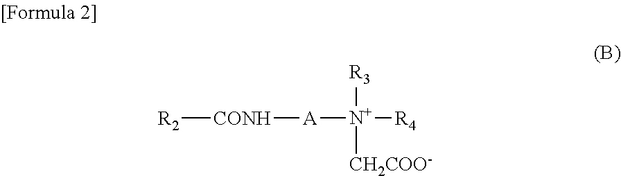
[R2][CONH][A][N+]([R4])([R3])[CH2COO-]
